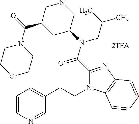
C1(C(N(C2CNCC(C(=O)N3CCOCC3)C2)CC(C)C)=O)=NC2=C(N1CCC1=CC=CN=C1)C=CC=C2
